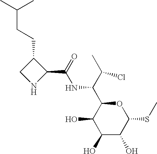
C1(O)C(O)C(SC)OC(C(C(C)Cl)NC(=O)C2C(CCC(C)C)CN2)C1O
